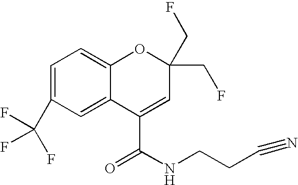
C1(C(F)(F)F)=CC=C2C(=C1)C(C(NCCC#N)=O)=CC(CF)(CF)O2
